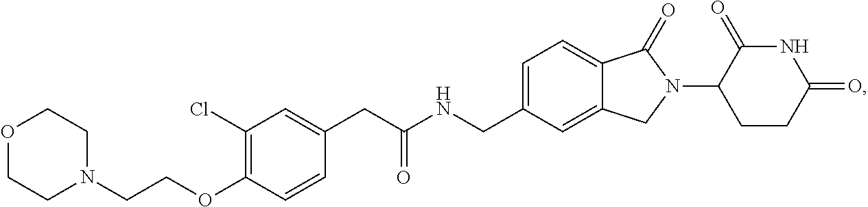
C(NCC1=CC=C2C(=C1)CN(C1CCC(=O)NC1=O)C2=O)(CC1=CC(Cl)=C(OCCN2CCOCC2)C=C1)=O
